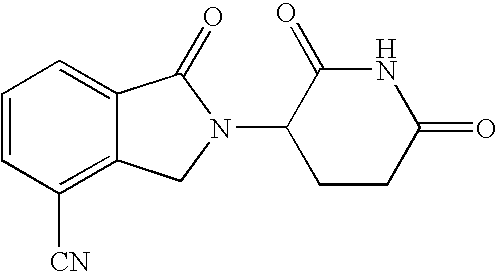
[CN]C1=C2C(=CC=C1)C(=O)N(C1CCC(=O)NC1=O)C2
